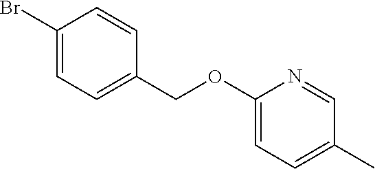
C1(Br)=CC=C(COC2=CC=C(C)C=N2)C=C1
